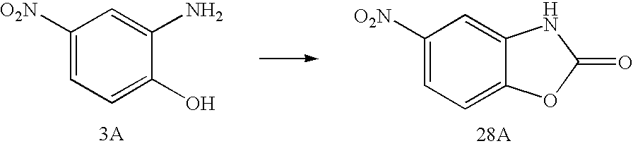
C1([O2N])=CC=C2C(=C1)NC(=O)O2.C1([O2N])=CC=C(O)C(N)=C1
